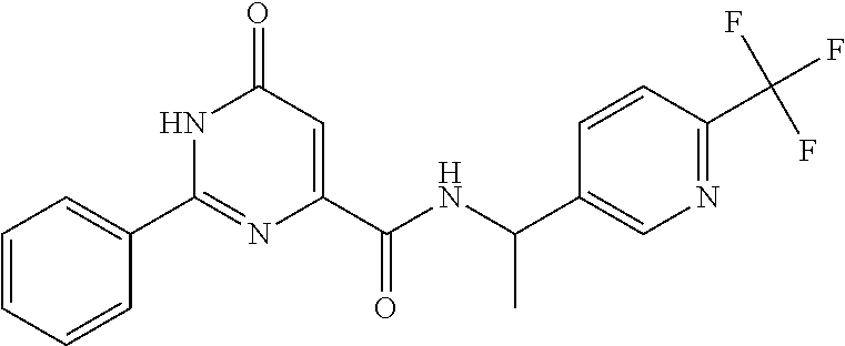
C1=CC=CC(C2=NC(C(=O)NC(C3=CN=C(C(F)(F)F)C=C3)C)=CC(=O)N2)=C1
